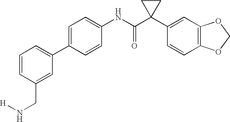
C1=CC(C2=CC=CC(CN[H])=C2)=CC=C1NC(C1(C2=CC3=C(C=C2)OCO3)CC1)=O
